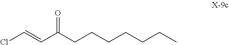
ClC=CC(CCCCCCC)=O
